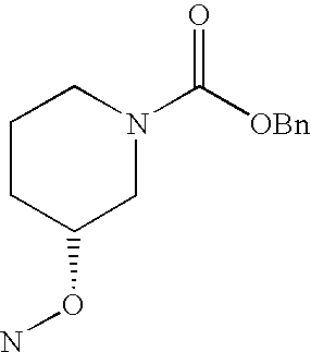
C1CC(ON)CN(C([OBn])=O)C1
